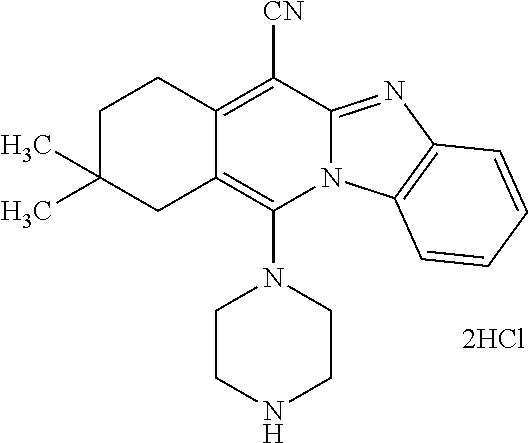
[2HCl].C1CNCCN1C1=C2C(=C([CN])C3=NC4=C(N13)C=CC=C4)CCC(C)(C)C2
